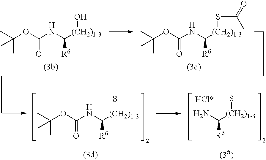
C(C)(C)(OC(NC([(CH2)1-3]S)[R6])=O)C.NC([(CH2)1-3]S)[R6].C(C)(C)(OC(NC([(CH2)1-3]O)[R6])=O)C.C(C)(C)(OC(NC([(CH2)1-3]SC(C)=O)[R6])=O)C
